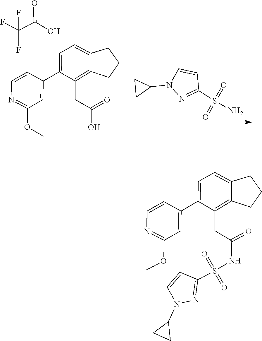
FC(F)(C(=O)O)F.COC1=NC=CC(C2=CC=C3C(=C2CC(O)=O)CCC3)=C1.C1(N2N=C(S(=O)(=O)N)C=C2)CC1.COC1=NC=CC(C2=CC=C3C(=C2CC(NS(=O)(=O)C2=NN(C4CC4)C=C2)=O)CCC3)=C1
